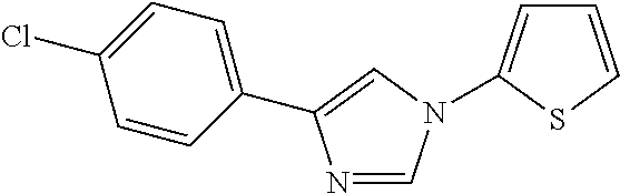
C1=C(N2C=NC(C3=CC=C(Cl)C=C3)=C2)SC=C1
